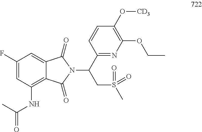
C1(F)=CC(NC(=O)C)=C2C(=C1)C(=O)N(C(C1=NC(OCC)=C(O[CD3])C=C1)CS(C)(=O)=O)C2=O
